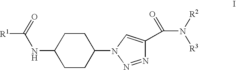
[R1]C(=O)NC1CCC(N2C=C(C(N([R2])[R3])=O)N=N2)CC1
